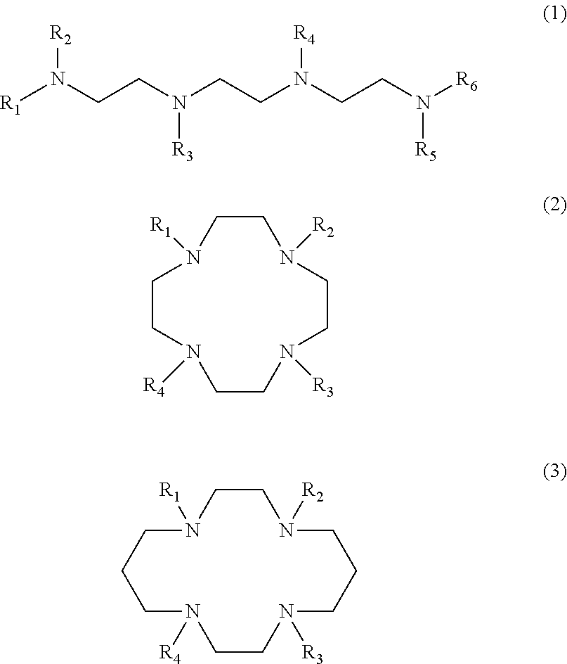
C(CN(CCN(CCN([R6])[R5])[R4])[R3])N([R1])[R2].C1CN([R4])CCN([R3])CCN([R2])CCN1[R1].C1CCN([R4])CCN([R3])CCCN([R2])CCN1[R1]
